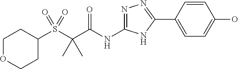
S(C(C(NC1=NN=C(C2=CC=C(O)C=C2)N1)=O)(C)C)(=O)(=O)C1CCOCC1
